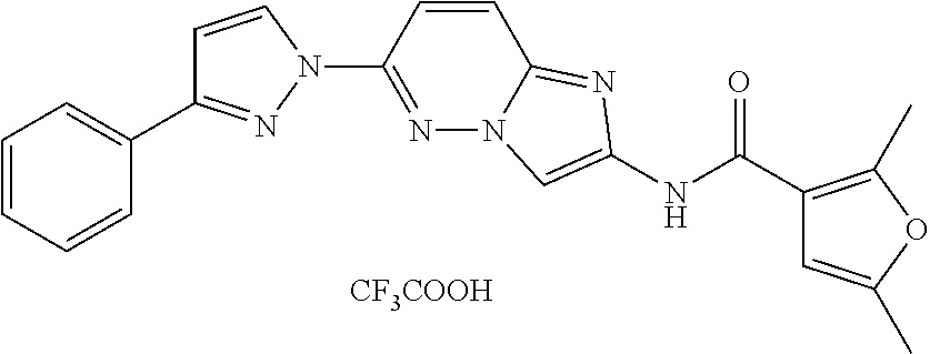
N1(C2=NN3C(=NC(NC(C4=C(C)OC(C)=C4)=O)=C3)C=C2)C=CC(C2=CC=CC=C2)=N1.[CF3COOH]
